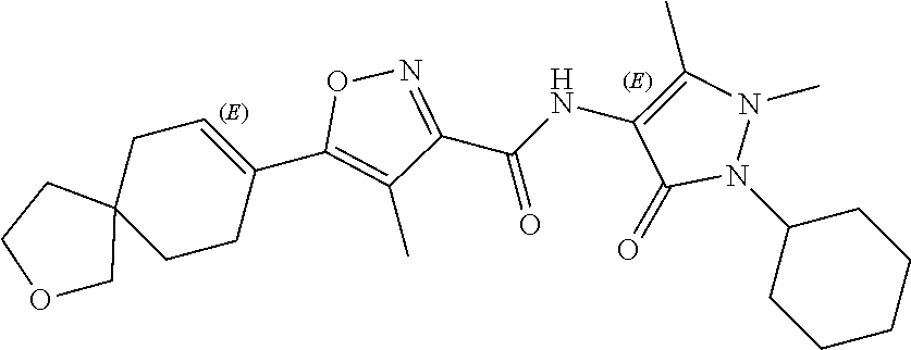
N1=C(C(NC2=C(C)N(C)N(C3CCCCC3)C2=O)=O)C(C)=C(C2=CCC3(CC2)COCC3)O1
